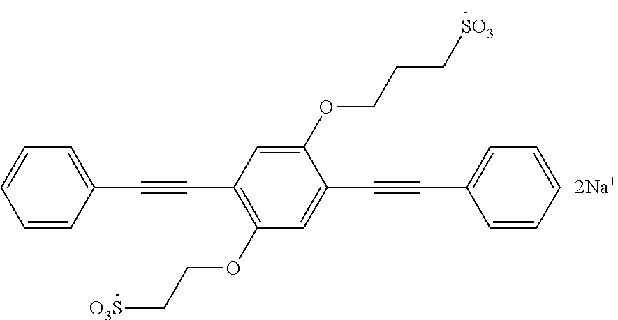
C1=CC=CC=C1C#CC1=C(OCC[O3S])C=C(C#CC2=CC=CC=C2)C(OCCC[SO3])=C1
